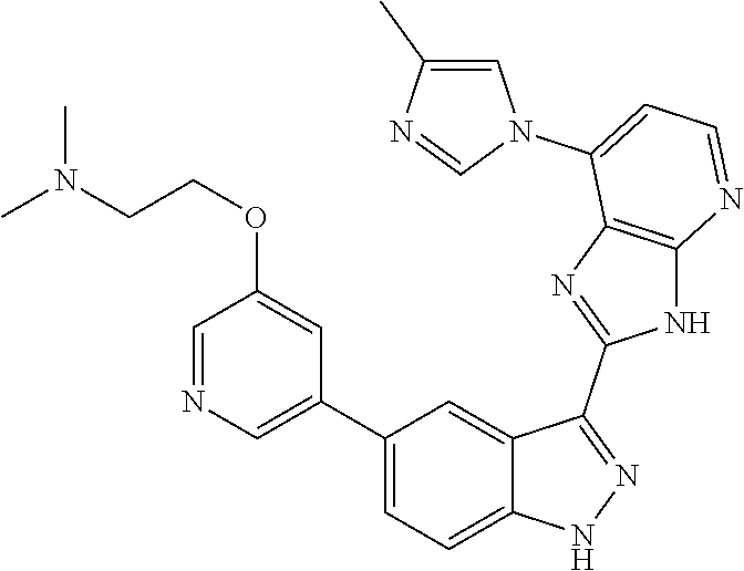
C1(C2=CC=C3C(=C2)C(C2=NC4=C(N2)N=CC=C4N2C=C(C)N=C2)=NN3)=CN=CC(OCCN(C)C)=C1
